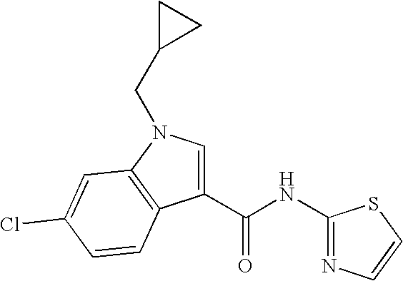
C1(C(NC2=NC=CS2)=O)=CN(CC2CC2)C2=C1C=CC(Cl)=C2
